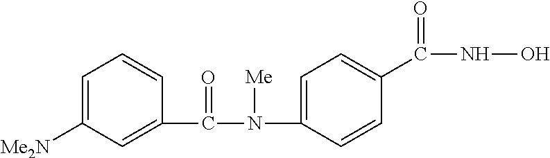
C1(N([Me])C(C2=CC([Me2N])=CC=C2)=O)=CC=C(C(NO)=O)C=C1
